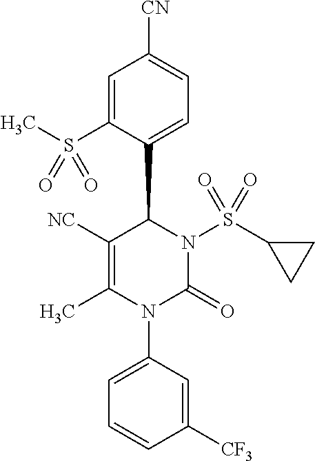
C1=C(S(C)(=O)=O)C(C2C([NC])=C(C)N(C3=CC=CC([CF3])=C3)C(=O)N2S(C2CC2)(=O)=O)=CC=C1[CN]
